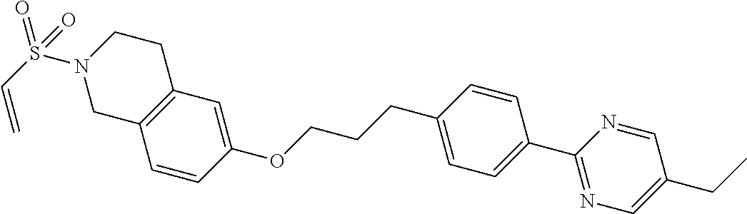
C1=CC(OCCCC2=CC=C(C3=NC=C(CC)C=N3)C=C2)=CC2=C1CN(S(C=C)(=O)=O)CC2
